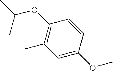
C1(OC(C)C)=C(C)C=C(OC)C=C1
